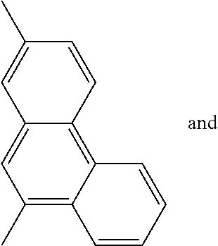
C1(C)=C2C(=C3C(=C1)C=C(C)C=C3)C=CC=C2
